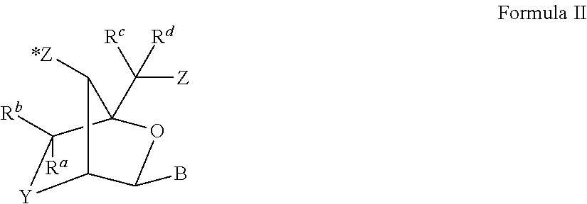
[Y]1C2C(B)OC(C([Rc])([Z])[Rd])(C1([Rb])[Ra])C2[*Z]
